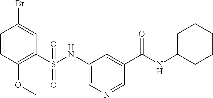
C1=CC(OC)=C(S(NC2=CN=CC(C(NC3CCCCC3)=O)=C2)(=O)=O)C=C1Br
